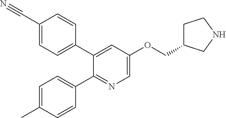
C1(C#N)=CC=C(C2=CC(OCC3CCNC3)=CN=C2C2=CC=C(C)C=C2)C=C1
